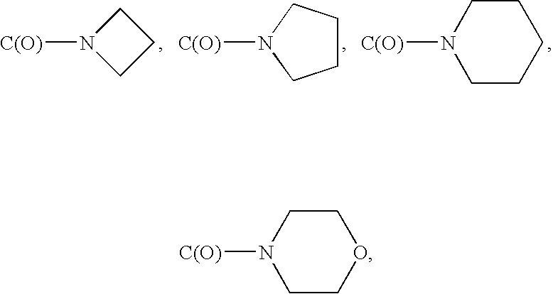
[C(O)]N1CCC1.[C(O)]N1CCCC1.[C(O)]N1CCCCC1.[C(O)]N1CCOCC1
